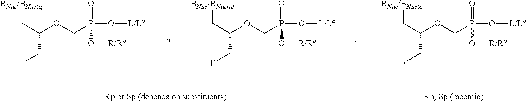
[BNuc/BNuc(a)]CC(OCP(O[L/La])(=O)O[R/Ra])CF.[BNuc/BNuc(a)]CC(OCP(O[L/La])(=O)O[R/Ra])CF.[BNuc/BNuc(a)]CC(OCP(O[L/La])(=O)O[R/Ra])CF
